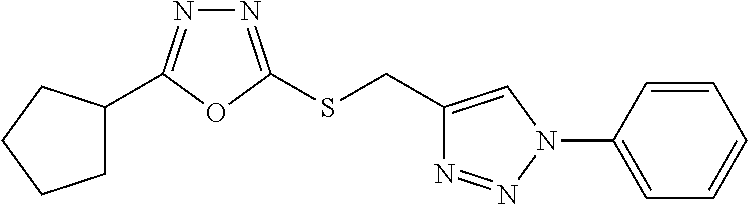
C1C(C2=NN=C(SCC3=CN(C4=CC=CC=C4)N=N3)O2)CCC1
